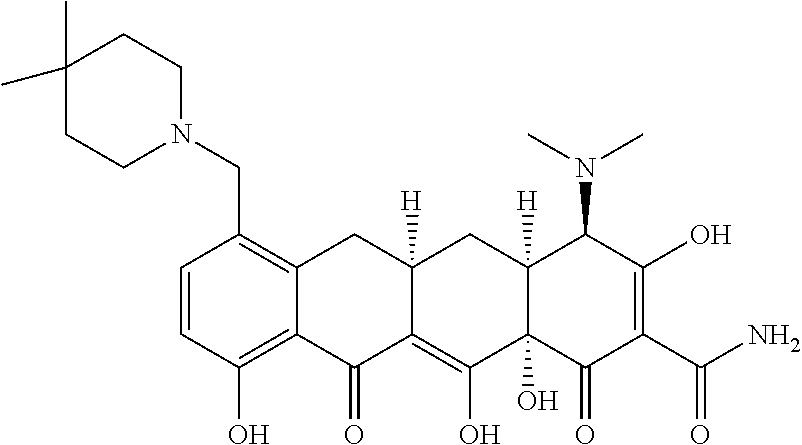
C1=CC(O)=C2C(=C1CN1CCC(C)(C)CC1)CC1([H])C(=C(O)C3(O)C([H])(C1)C(N(C)C)C(O)=C(C(=O)N)C3=O)C2=O
